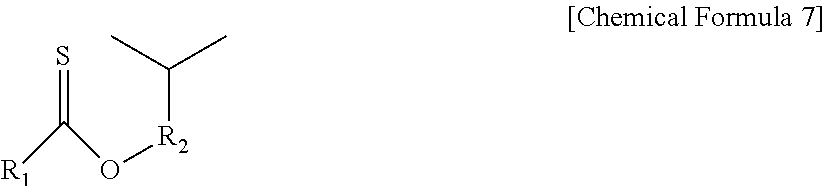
C([R1])(=S)O[R2]C(C)C
